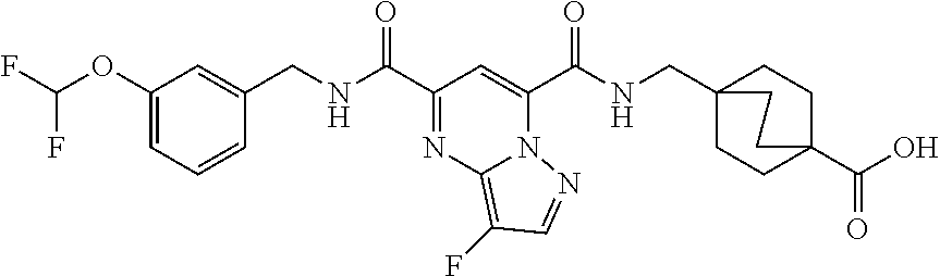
C1(OC(F)F)=CC=CC(CNC(C2=NC3=C(F)C=NN3C(C(NCC34CCC(C(O)=O)(CC3)CC4)=O)=C2)=O)=C1
